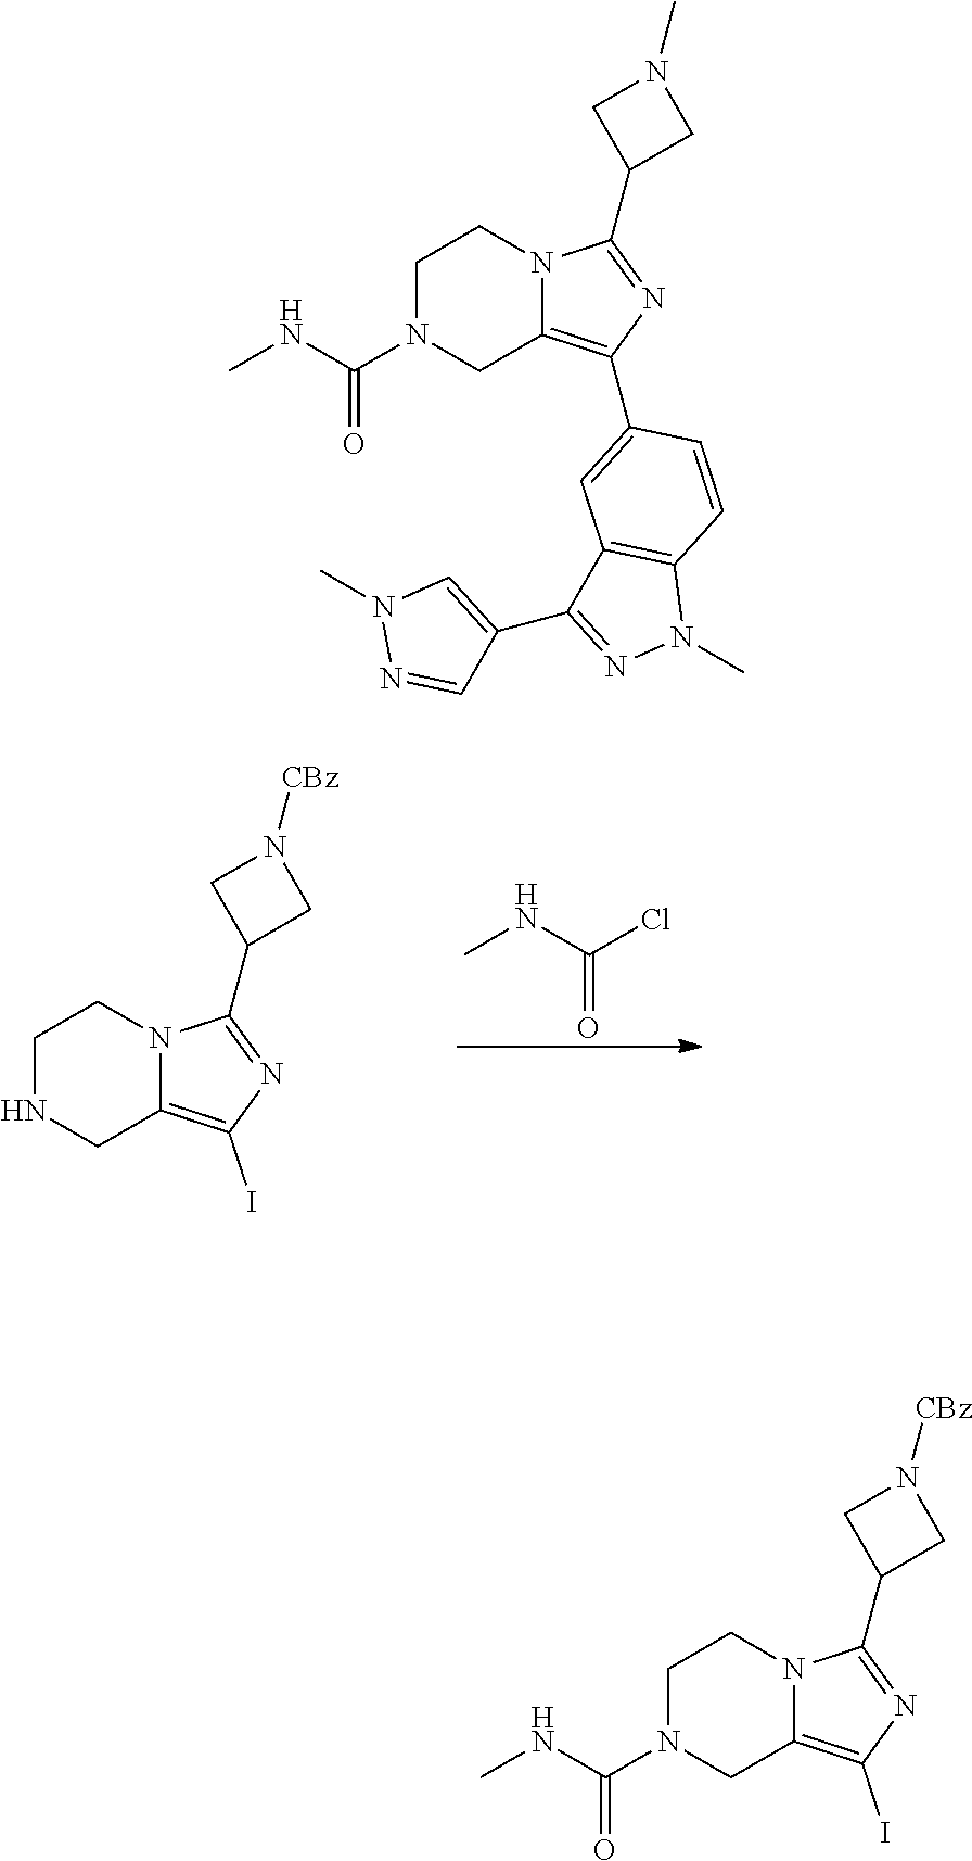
CNC(Cl)=O.C1NCC2=C(I)N=C(C3CN([CBz])C3)N2C1.C1N(C(NC)=O)CC2=C(C3=CC4=C(N(C)N=C4C4=CN(C)N=C4)C=C3)N=C(C3CN(C)C3)N2C1.C1N(C(NC)=O)CC2=C(I)N=C(C3CN([CBz])C3)N2C1
